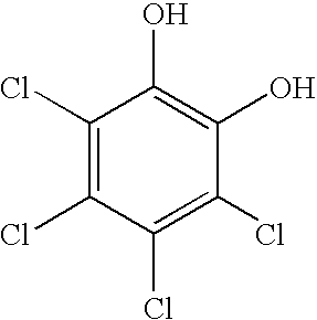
C1(Cl)=C(Cl)C(Cl)=C(Cl)C(O)=C1O
